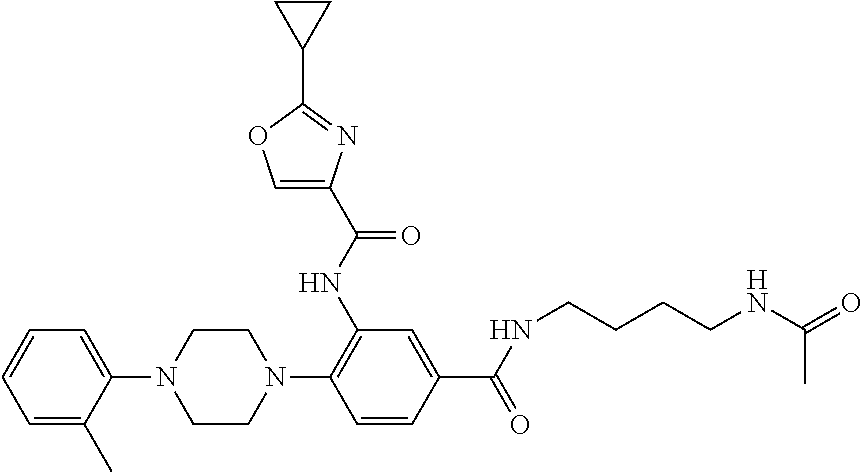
C1(N2CCN(C3=C(NC(=O)C4=COC(C5CC5)=N4)C=C(C(=O)NCCCCNC(=O)C)C=C3)CC2)=CC=CC=C1C
